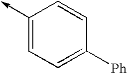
C1(->C)=CC=C([Ph])C=C1
